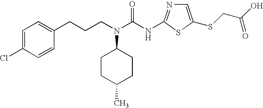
C(CN(C(NC1=NC=C(SCC(O)=O)S1)=O)C1CCC(C)CC1)CC1=CC=C(Cl)C=C1
